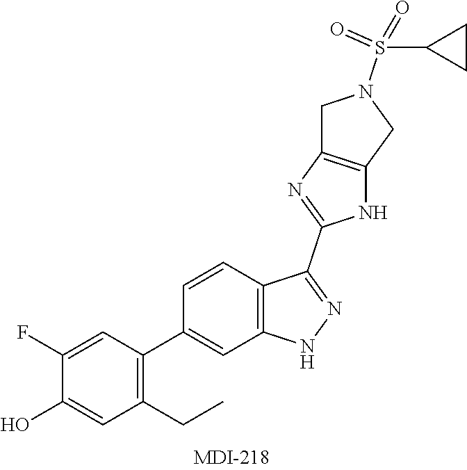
C1(F)=CC(C2=CC3=C(C=C2)C(C2=NC4=C(N2)CN(S(=O)(=O)C2CC2)C4)=NN3)=C(CC)C=C1O
